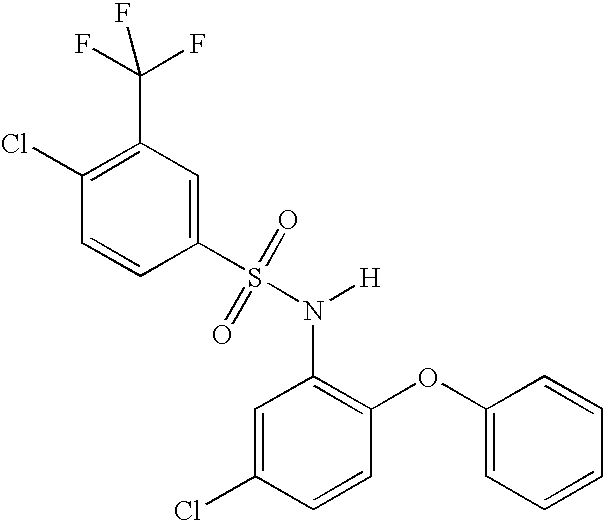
C1(Cl)=C(C(F)(F)F)C=C(S(N(C2=C(OC3=CC=CC=C3)C=CC(Cl)=C2)[H])(=O)=O)C=C1
